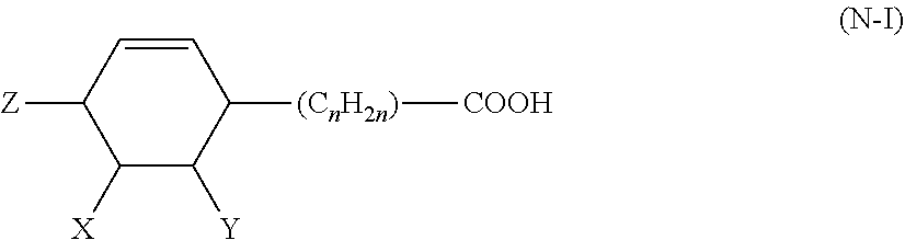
C1([X])C([Y])C([(CnH2n)][COOH])C=CC1[Z]
